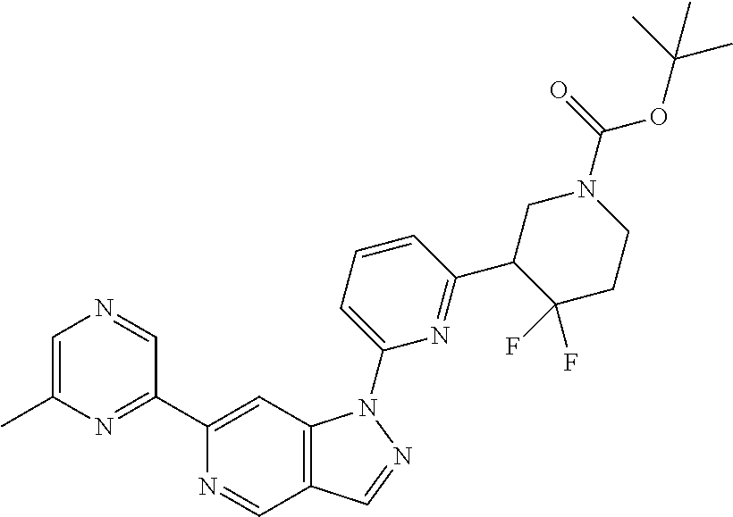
C1=C(C)N=C(C2=CC3=C(C=N2)C=NN3C2=CC=CC(C3C(F)(F)CCN(C(=O)OC(C)(C)C)C3)=N2)C=N1
